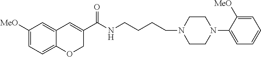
C1([MeO])=CC=C2C(=C1)C=C(C(NCCCCN1CCN(C3=CC=CC=C3[MeO])CC1)=O)CO2
